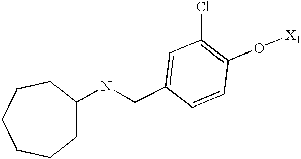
C1(NCC2=CC(Cl)=C(O[X1])C=C2)CCCCCC1
